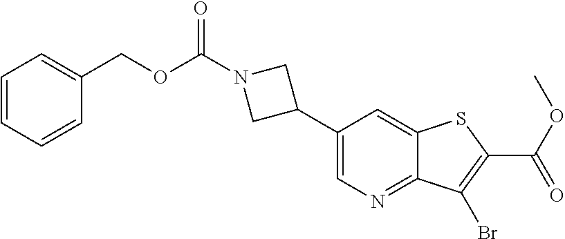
C1(C2CN(C(=O)OCC3=CC=CC=C3)C2)=CN=C2C(=C1)SC(C(OC)=O)=C2Br
